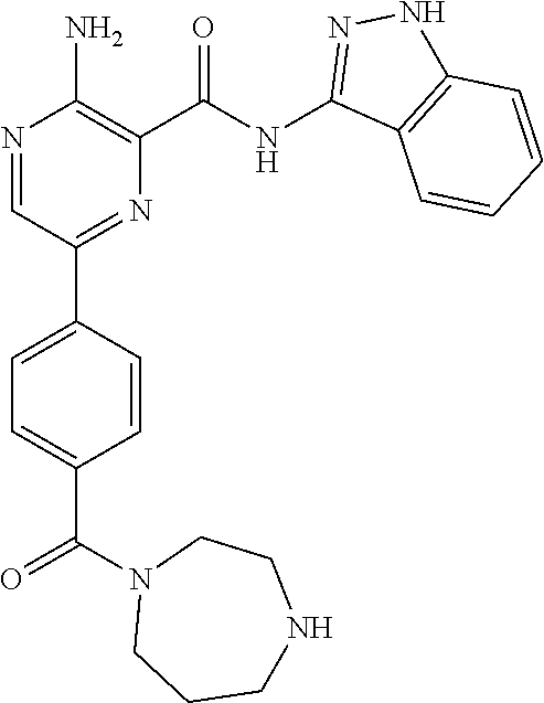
C1=CC(C2=NC(C(NC3=NNC4=C3C=CC=C4)=O)=C(N)N=C2)=CC=C1C(N1CCCNCC1)=O
